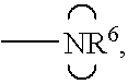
C[NR6]
